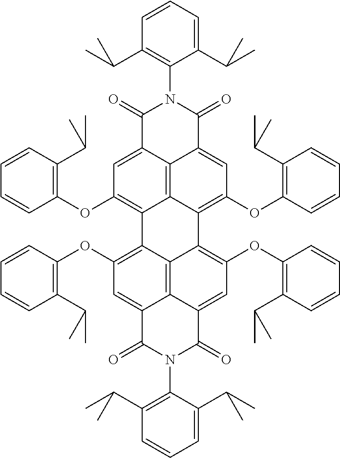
C1(C(C)C)=C(N2C(=O)C3=CC(OC4=C(C(C)C)C=CC=C4)=C4C5=C3C(=CC(OC3=C(C(C)C)C=CC=C3)=C5C3=C(OC5=C(C(C)C)C=CC=C5)C=C5C6=C3C4=C(OC3=C(C(C)C)C=CC=C3)C=C6C(=O)N(C3=C(C(C)C)C=CC=C3C(C)C)C5=O)C2=O)C(C(C)C)=CC=C1
